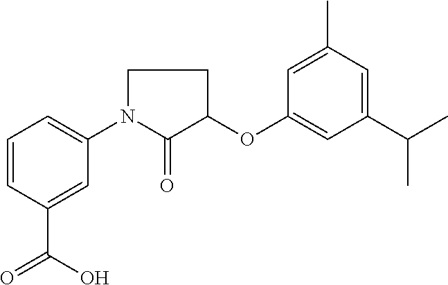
C1=CC(C(=O)O)=CC(N2C(=O)C(OC3=CC(C(C)C)=CC(C)=C3)CC2)=C1
